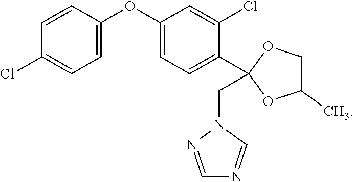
N1=CN(CC2(C3=CC=C(OC4=CC=C(Cl)C=C4)C=C3Cl)OCC(C)O2)N=C1
